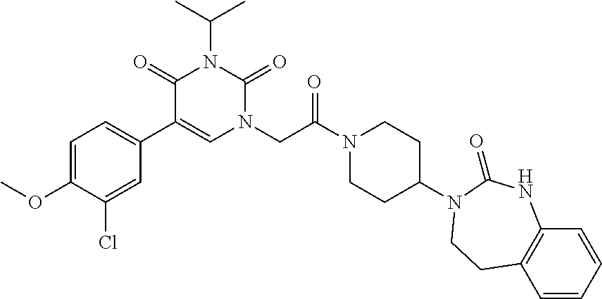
C1=C(OC)C(Cl)=CC(C2=CN(CC(N3CCC(N4C(=O)NC5=C(C=CC=C5)CC4)CC3)=O)C(=O)N(C(C)C)C2=O)=C1
